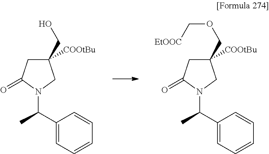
C1(CO)([COOtBu])CC(=O)N(C(C2=CC=CC=C2)C)C1.C1(COC[EtOOC])([COOtBu])CC(=O)N(C(C2=CC=CC=C2)C)C1
